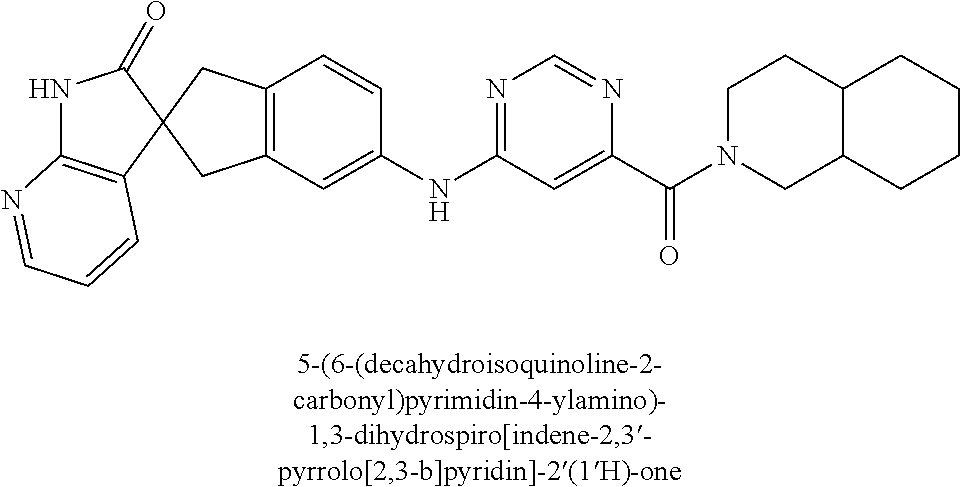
N1C2=C(C=CC=N2)C2(C1=O)CC1=C(C2)C=C(NC2=NC=NC(C(=O)N3CC4C(CC3)CCCC4)=C2)C=C1
